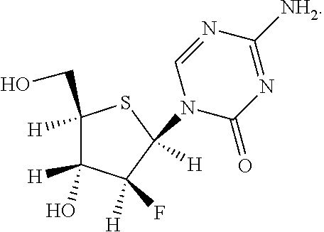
C1([H])(CO)C([H])(O)C([H])(F)C(N2C(=O)N=C([NH2])N=C2)([H])S1
